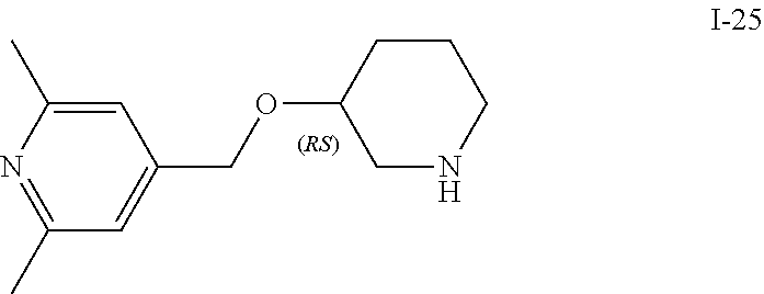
N1=C(C)C=C(COC2CNCCC2)C=C1C
